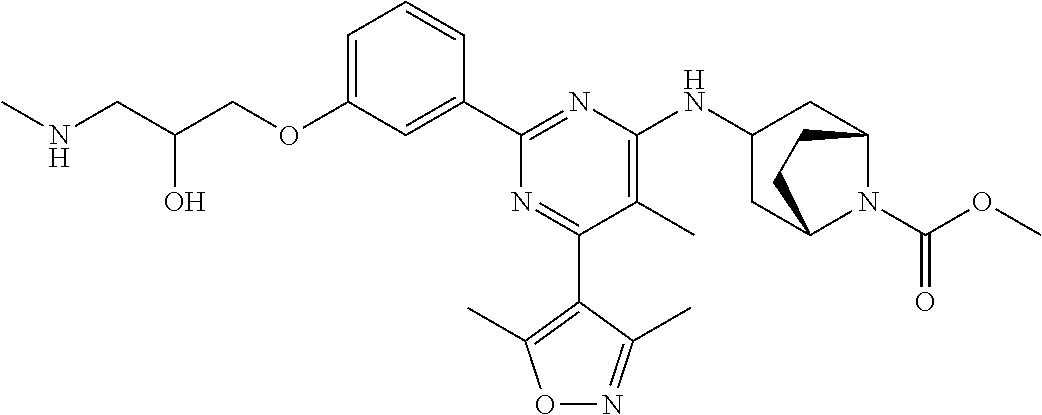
C1=C(OCC(CNC)O)C=C(C2=NC(NC3CC4N(C(OC)=O)C(C3)CC4)=C(C)C(C3=C(C)ON=C3C)=N2)C=C1
